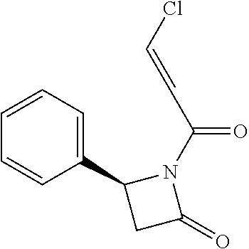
C1=CC=C(C2CC(=O)N2C(C=CCl)=O)C=C1
